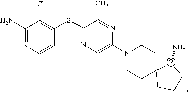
C1C2(CCCC2N)CCN(C2=CN=C(SC3=C(Cl)C(N)=NC=C3)C(C)=N2)C1
